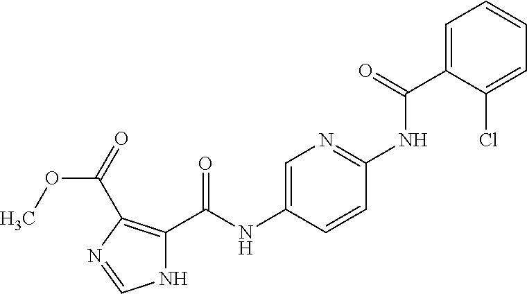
C1=C(C(=O)NC2=NC=C(NC(=O)C3=C(C(=O)OC)N=CN3)C=C2)C(Cl)=CC=C1
